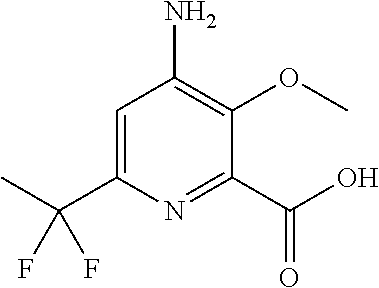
C1=C(C(C)(F)F)N=C(C(O)=O)C(OC)=C1N
